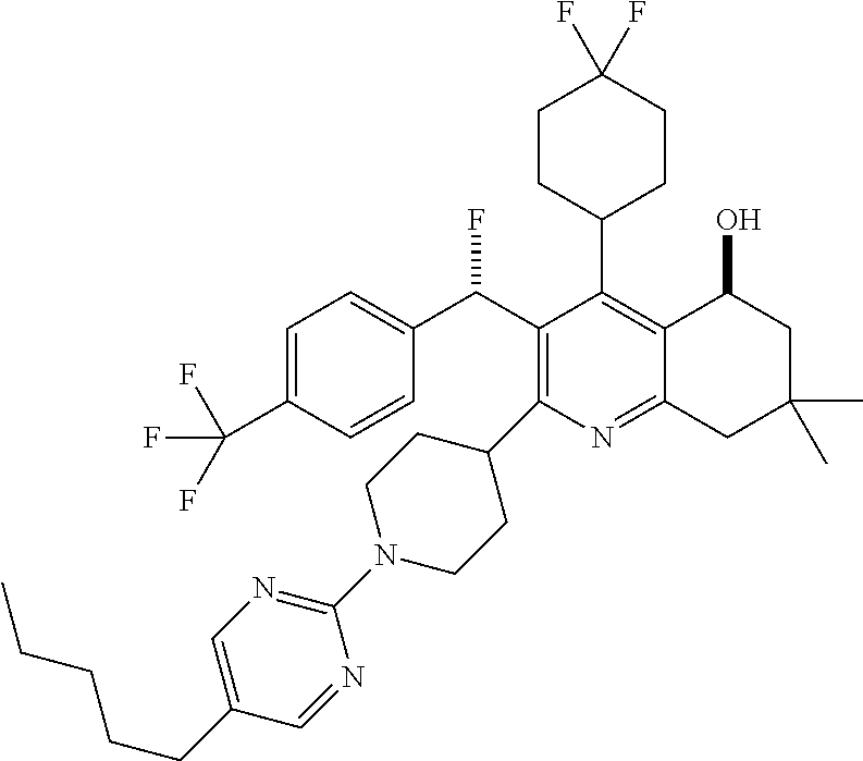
C1=C(C(F)(F)F)C=CC(C(C2=C(C3CCN(C4=NC=C(CCCCC)C=N4)CC3)N=C3C(=C2C2CCC(F)(F)CC2)C(O)CC(C)(C)C3)F)=C1
